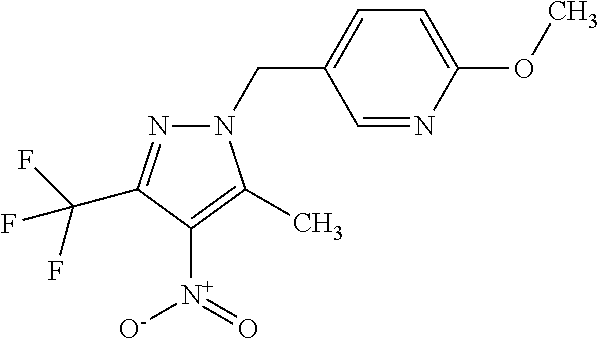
N1(CC2=CC=C(OC)N=C2)N=C(C(F)(F)F)C([N+](=O)[O-])=C1C
